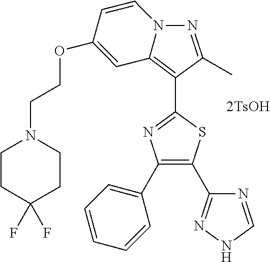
[2TsOH].N1=C(C)C(C2=NC(C3=CC=CC=C3)=C(C3=NNC=N3)S2)=C2C=C(OCCN3CCC(F)(F)CC3)C=CN12
